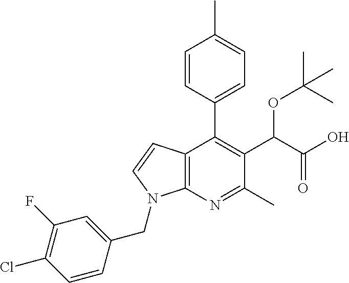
C1=CC(C2=C(C(C(O)=O)OC(C)(C)C)C(C)=NC3=C2C=CN3CC2=CC(F)=C(Cl)C=C2)=CC=C1C
